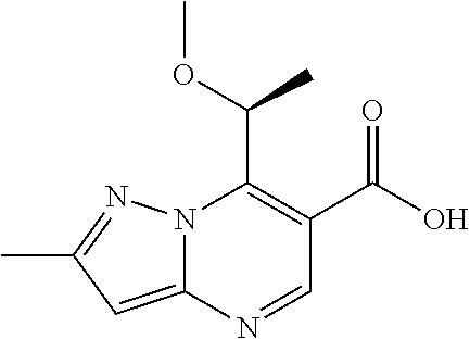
N12C(=CC(C)=N1)N=CC(C(O)=O)=C2C(OC)C
